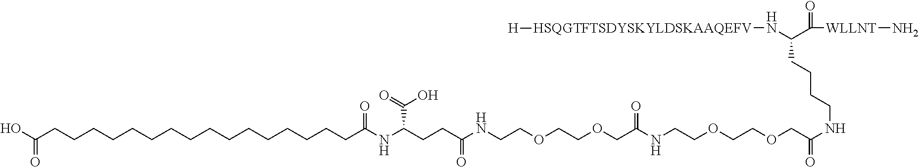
OC(CCCCCCCCCCCCCCCCC(NC(CCC(NCCOCCOCC(NCCOCCOCC(NCCCCC(N[HSQGTFTSDYSKYLDSKAAQEFV][H])C(=O)[WLLNT]N)=O)=O)=O)C(O)=O)=O)=O
